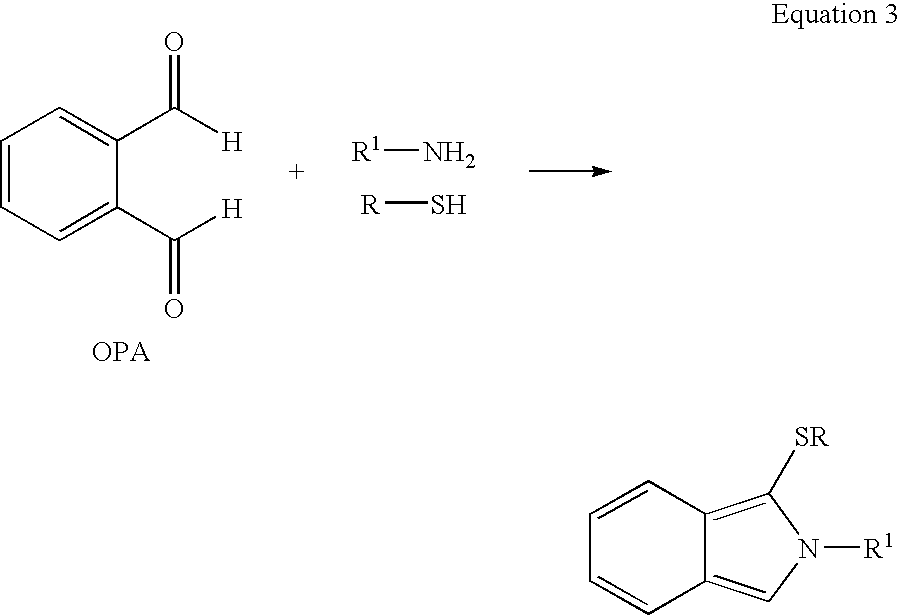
[R1]N.[R]S.C1=CC=C(C([H])=O)C(C([H])=O)=C1.[OPA].C1=CC=CC2=CN([R1])C([SR])=C12
